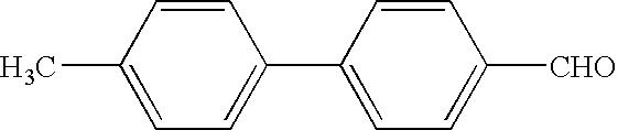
C1=CC(C)=CC=C1C1=CC=C([CHO])C=C1
